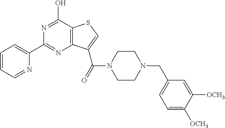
C1(C2=CC=CC=N2)=NC2=C(C(O)=N1)SC=C2C(=O)N1CCN(CC2=CC=C([OCH3])C([OCH3])=C2)CC1
